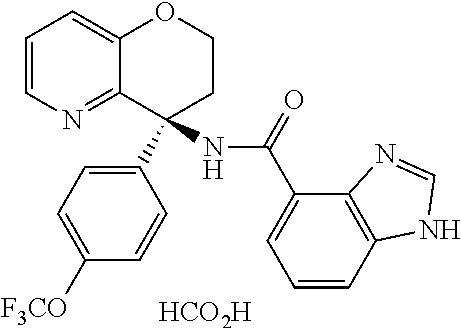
[HCO2H].C1=CN=C2C(=C1)OCCC2(C1=CC=C([F3CO])C=C1)NC(=O)C1=CC=CC2=C1N=CN2
